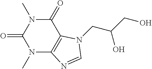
C1(=O)N(C)C(=O)N(C)C2=C1N(CC(CO)O)C=N2
